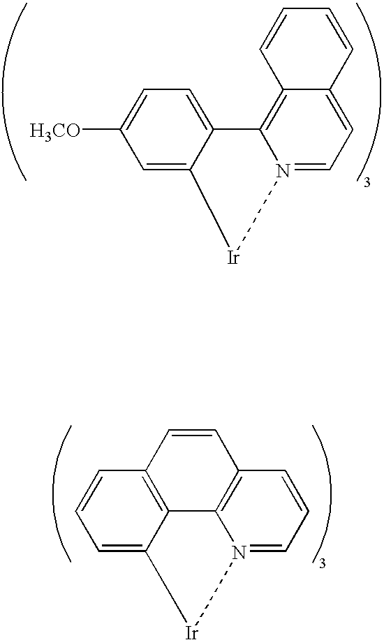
[H3CO]C1=CC=C2C(=C1)[Ir]N1=CC=C3C(=C21)C=CC=C3.C1=C2C3=C(C=C1)C=CC1=C3N(=CC=C1)[Ir]2
